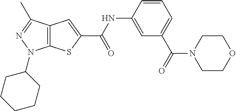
C12=C(C(C)=NN1C1CCCCC1)C=C(C(NC1=CC(C(=O)N3CCOCC3)=CC=C1)=O)S2
